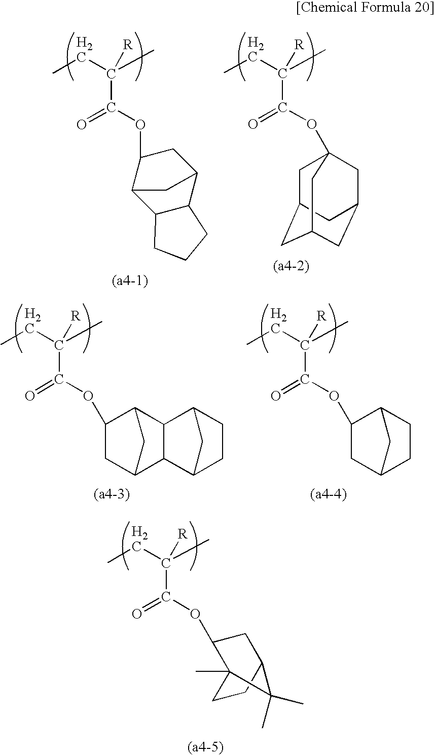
C12C(C3CC(OC(C(CC)(C)[R])=O)C1C3)CCC2.O(C(C(CC)(C)[R])=O)C12CC3CC(CC(C1)C3)C2.O(C(C(CC)(C)[R])=O)C1CC2CCC1(C)C2(C)C.O(C(C(CC)(C)[R])=O)C1CC2CC1C1C2C2CCC1C2.O(C(C(CC)(C)[R])=O)C1CC2CC1CC2
